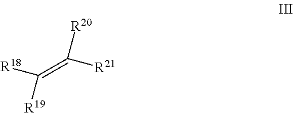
C(=C([R18])[R19])([R20])[R21]
